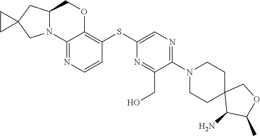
C12=NC=CC(SC3=CN=C(N4CCC5(CC4)C(N)C(C)OC5)C(CO)=N3)=C1OCC1N2CC2(C1)CC2
